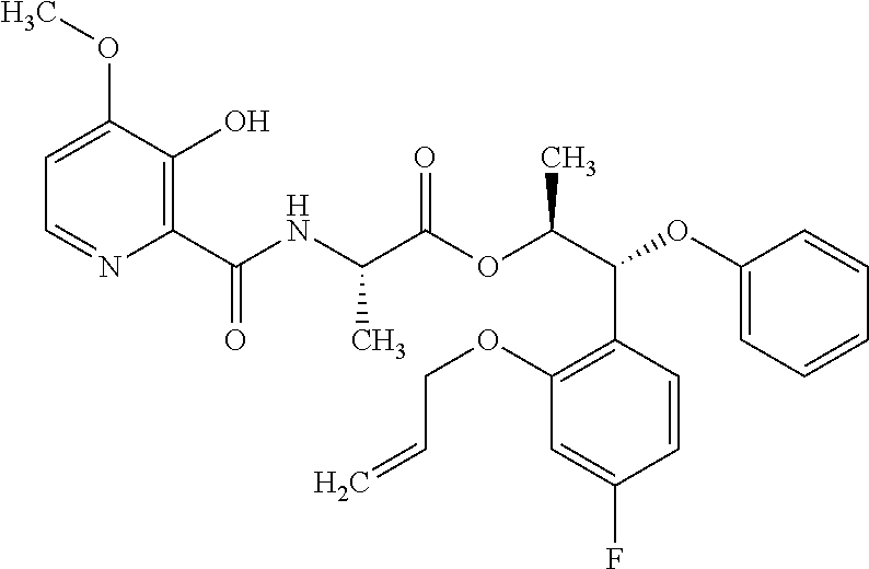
C1=C(OC)C(O)=C(C(NC(C(OC(C(C2=C(OCC=C)C=C(F)C=C2)OC2=CC=CC=C2)C)=O)C)=O)N=C1
